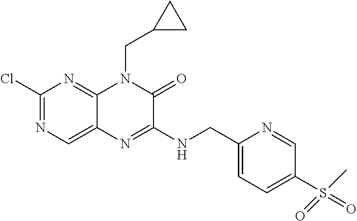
C1(Cl)=NC=C2C(=N1)N(CC1CC1)C(=O)C(NCC1=CC=C(S(=O)(=O)C)C=N1)=N2
